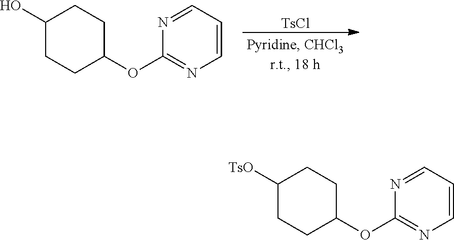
N1=CC=CN=C1OC1CCC([TsO])CC1.N1=CC=CN=C1OC1CCC(O)CC1.[TsCl]
